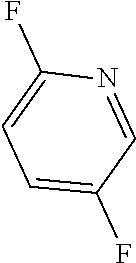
C1=C(F)C=NC(F)=C1
